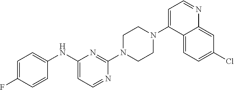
C1=C(F)C=CC(NC2=CC=NC(N3CCN(C4=CC=NC5=CC(Cl)=CC=C45)CC3)=N2)=C1
